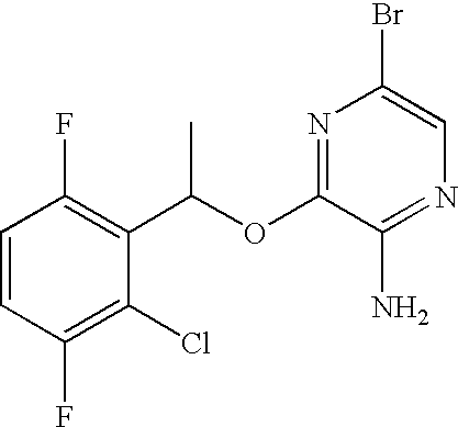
C1=CC(F)=C(Cl)C(C(OC2=NC(Br)=CN=C2N)C)=C1F
